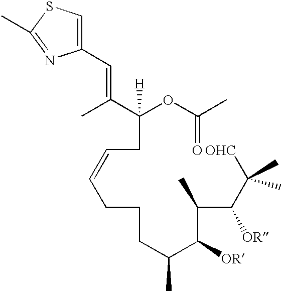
C(CC=CCCCC(C(C(C(C([OHC])(C)C)[OR])C)[OR])C)(OC(=O)C)([H])C(C)=CC1=CSC(C)=N1
